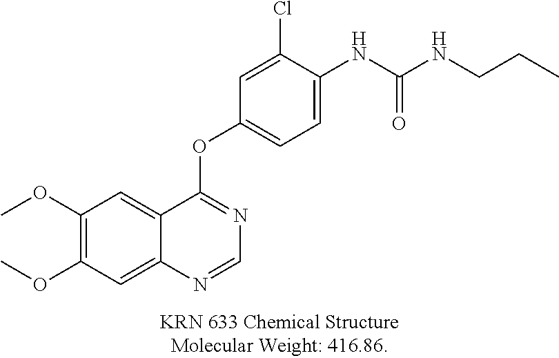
C1(OC)=C(OC)C=C2C(=C1)C(OC1=CC=C(NC(NCCC)=O)C(Cl)=C1)=NC=N2
